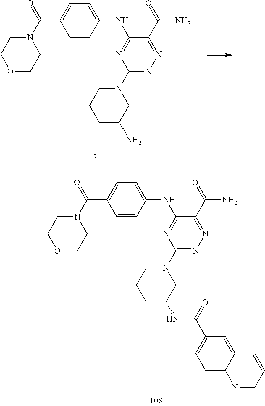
C1=CC(NC2=NC(N3CCCC(N)C3)=NN=C2C(=O)N)=CC=C1C(N1CCOCC1)=O.C1=CC(NC2=NC(N3CCCC(NC(C4=CC=C5C(=C4)C=CC=N5)=O)C3)=NN=C2C(=O)N)=CC=C1C(N1CCOCC1)=O
